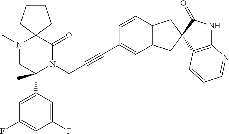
C12(N(C)CC(C3=CC(F)=CC(F)=C3)(C)N(CC#CC3=CC4=C(C=C3)CC3(C4)C4=C(NC3=O)N=CC=C4)C1=O)CCCC2
